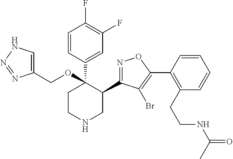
C1(C2=NOC(C3=C(CCNC(=O)C)C=CC=C3)=C2Br)C(C2=CC(F)=C(F)C=C2)(OCC2=CNN=N2)CCNC1
